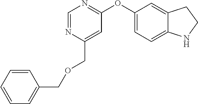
C1(OC2=NC=NC(COCC3=CC=CC=C3)=C2)=CC=C2C(=C1)CCN2
